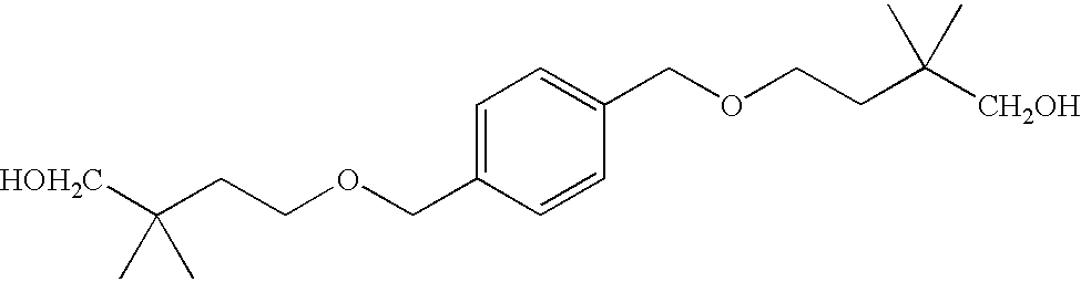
[HOH2C]C(CCOCC1=CC=C(COCCC([CH2OH])(C)C)C=C1)(C)C
